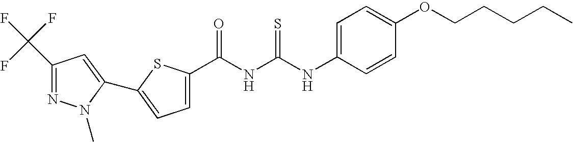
C1=C(NC(NC(=O)C2=CC=C(C3=CC(C(F)(F)F)=NN3C)S2)=S)C=CC(OCCCCC)=C1
